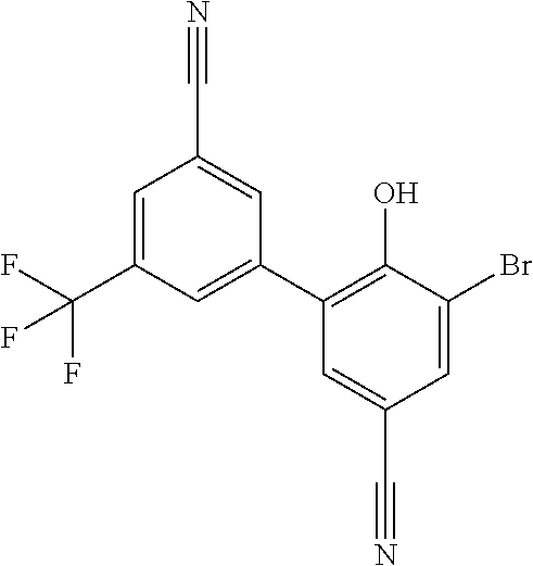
C1(C(F)(F)F)=CC(C#N)=CC(C2=C(O)C(Br)=CC(C#N)=C2)=C1
